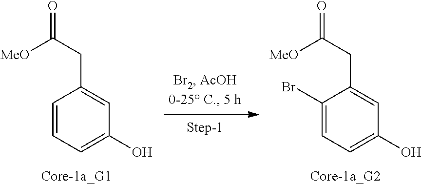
C1=CC=C(O)C=C1CC([MeO])=O.C1(Br)=CC=C(O)C=C1CC([MeO])=O
